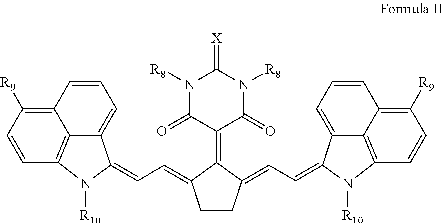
C12=C([R9])C=CC3=C1C(=CC=C2)C(=CC=C1CCC(=CC=C2C4=CC=CC5=C([R9])C=CC(=C54)N2[R10])C1=C1C(=O)N([R8])C(=[X])N([R8])C1=O)N3[R10]
